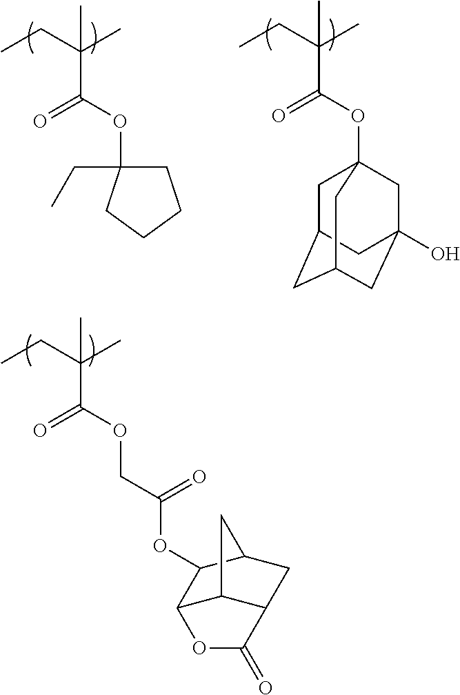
CCC(C)(C(OC12CC3CC(CC(O)(C1)C3)C2)=O)C.CCC(C)(C(=O)OC1(CC)CCCC1)C.CCC(C)(C(OCC(OC1C2C3C(CC1C3)C(=O)O2)=O)=O)C
